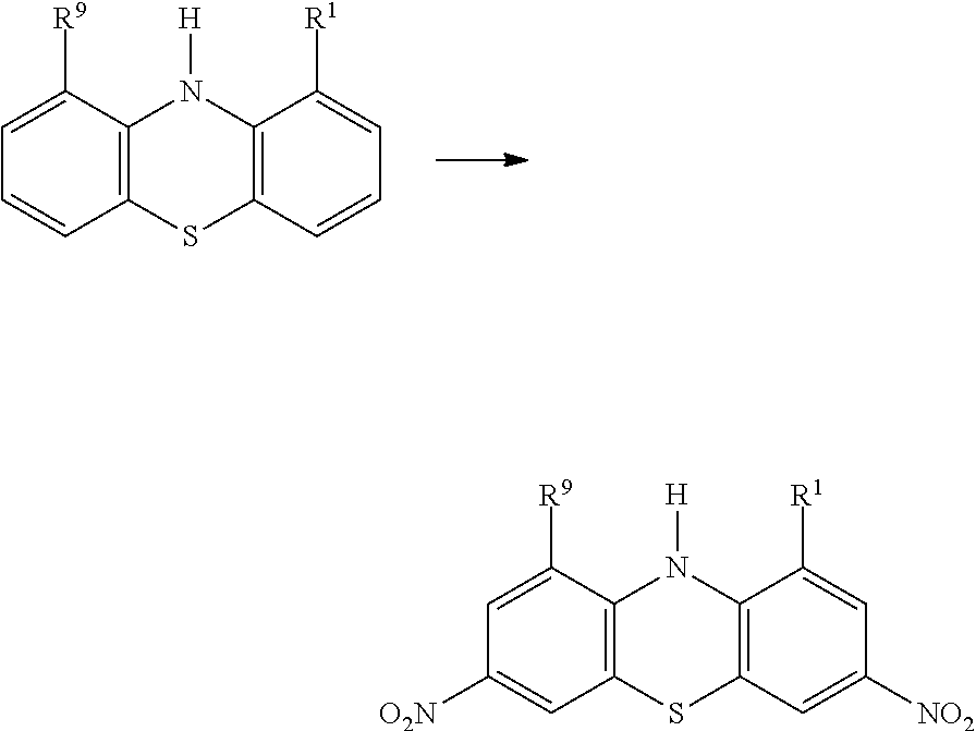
C1=C([R9])C2=C(C=C1)SC1=C(N2[H])C([R1])=CC=C1.C1=C([R9])C2=C(C=C1[O2N])SC1=C(N2[H])C([R1])=CC([NO2])=C1
